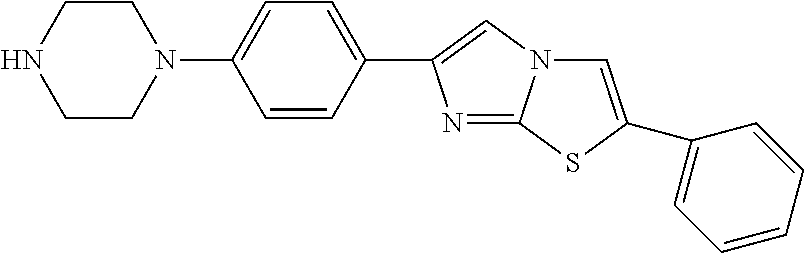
N1CCN(C2=CC=C(C3=CN4C(=N3)SC(C3=CC=CC=C3)=C4)C=C2)CC1
